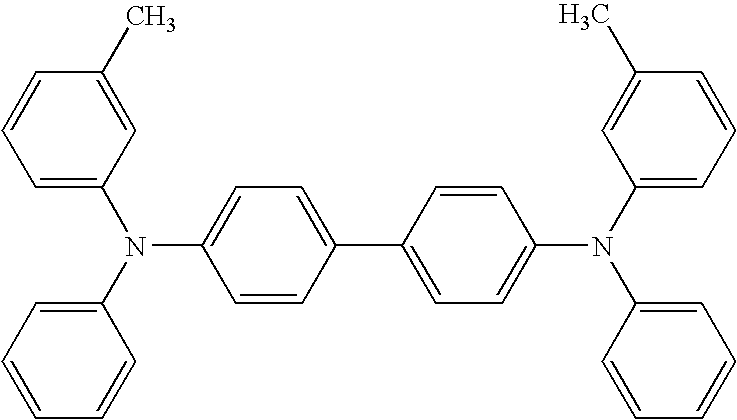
C1(C)=CC(N(C2=CC=CC=C2)C2=CC=C(C3=CC=C(N(C4=CC=CC(C)=C4)C4=CC=CC=C4)C=C3)C=C2)=CC=C1
